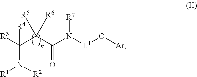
[R3]C(C(C(N([L1]O[Ar])[R7])=O)([R5])[R6])(N([R1])[R2])[R4]
